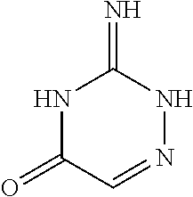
C1(=O)C=NNC(=N)N1
